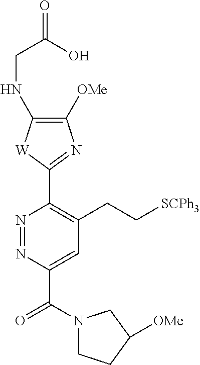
N1=NC(C(N2CCC([OMe])C2)=O)=CC(CC[SCPh3])=C1C1=NC([OMe])=C(NCC(=O)O)[W]1
